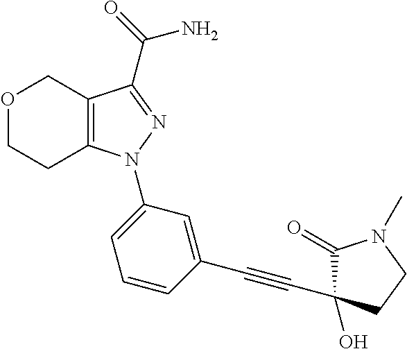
C12=C(C(C(=O)N)=NN1C1=CC=CC(C#CC3(O)C(=O)N(C)CC3)=C1)COCC2
